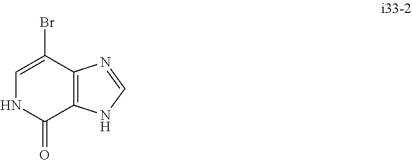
C1=C(Br)C2=C(C(=O)N1)NC=N2
